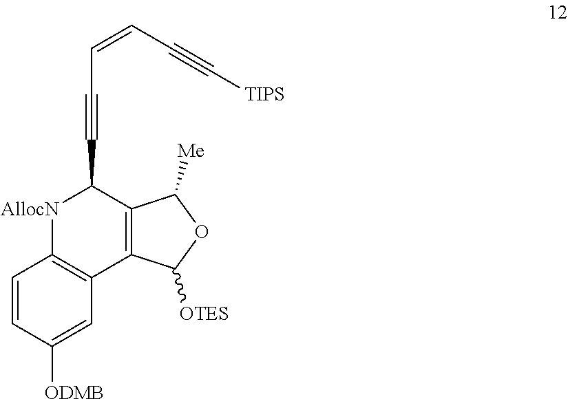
C(C=CC#C[TIPS])#CC1C2=C(C([OTES])OC2[Me])C2=C([AllocN]1)C=CC([ODMB])=C2
